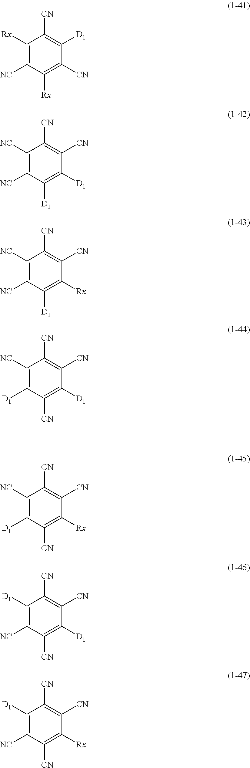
C1([Rx])=C([NC])C([Rx])=C([CN])C([D1])=C1[CN].C1([NC])=C([NC])C([D1])=C([D1])C([CN])=C1[CN].C1([NC])=C([NC])C([D1])=C([Rx])C([CN])=C1[CN].C1([NC])=C([D1])C([CN])=C([D1])C([CN])=C1[CN].C1([NC])=C([D1])C([CN])=C([Rx])C([CN])=C1[CN].C1([D1])=C([NC])C([CN])=C([D1])C([CN])=C1[CN].C1([D1])=C([NC])C([CN])=C([Rx])C([CN])=C1[CN]
